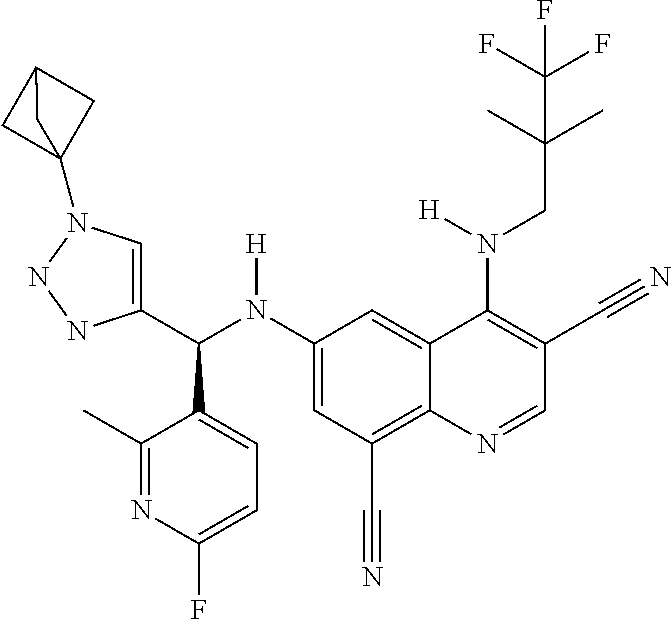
C1(N(C(C2=CN(C34CC(C3)C4)NN2)C2=CC=C(F)N=C2C)[H])=CC(C#N)=C2C(=C1)C(N(CC(C)(C)C(F)(F)F)[H])=C(C#N)C=N2
